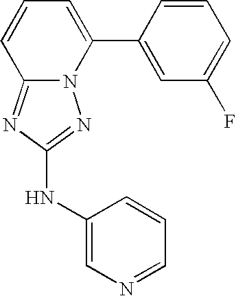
N12C(=NC(NC3=CN=CC=C3)=N1)C=CC=C2C1=CC(F)=CC=C1
